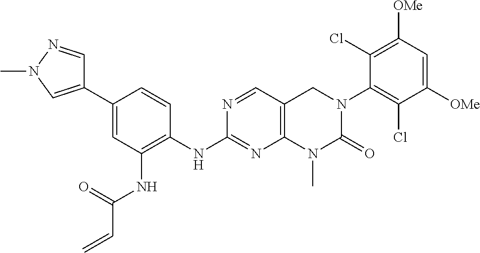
C12=C(C=NC(NC3=C(NC(C=C)=O)C=C(C4=CN(C)N=C4)C=C3)=N1)CN(C1=C(Cl)C([OMe])=CC([OMe])=C1Cl)C(=O)N2C
